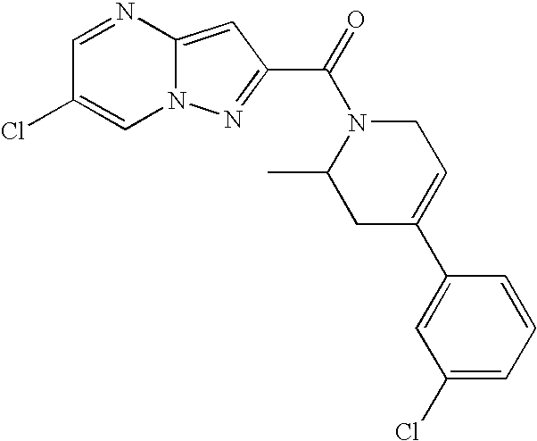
C1=NC2=CC(C(=O)N3C(C)CC(C4=CC(Cl)=CC=C4)=CC3)=NN2C=C1Cl
